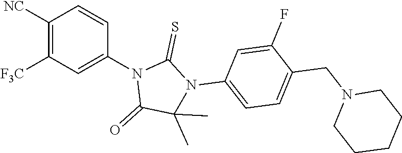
C1([NC])=C([F3C])C=C(N2C(=O)C(C)(C)N(C3=CC=C(CN4CCCCC4)C(F)=C3)C2=S)C=C1
